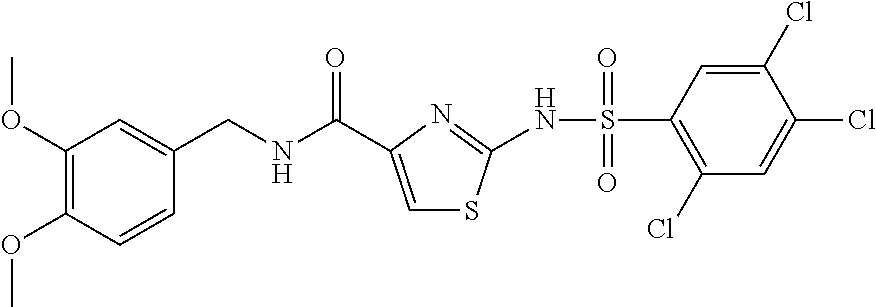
C1(OC)=C(OC)C=CC(CNC(=O)C2=CSC(NS(=O)(=O)C3=C(Cl)C=C(Cl)C(Cl)=C3)=N2)=C1
